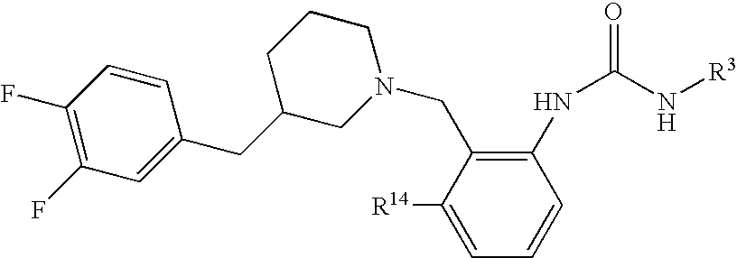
C1=C([R14])C(CN2CCCC(CC3=CC(F)=C(F)C=C3)C2)=C(NC(N[R3])=O)C=C1
